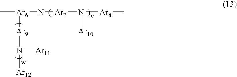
C[Ar6](N[Ar7]N([Ar8]C)[Ar10])[Ar9]N([Ar12])[Ar11]
